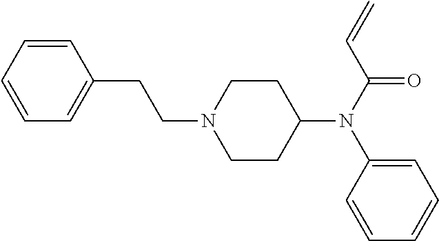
C1=CC=CC=C1CCN1CCC(N(C2=CC=CC=C2)C(C=C)=O)CC1
